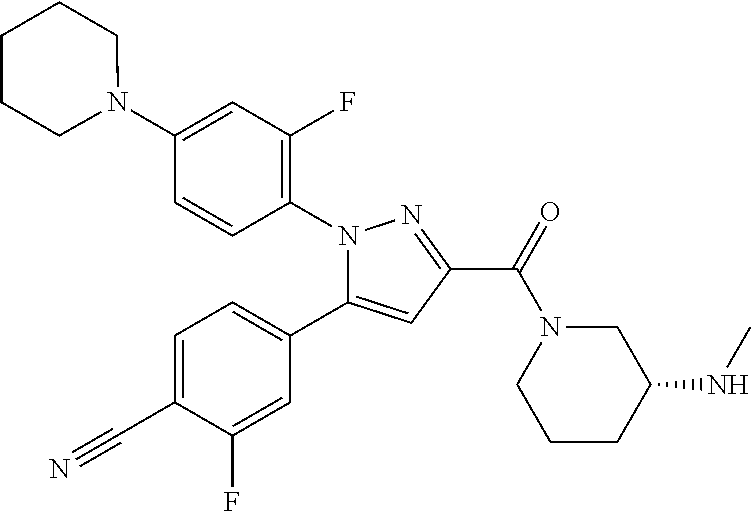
C1(N2CCCCC2)=CC(F)=C(N2C(C3=CC=C(C#N)C(F)=C3)=CC(C(=O)N3CCCC(NC)C3)=N2)C=C1
